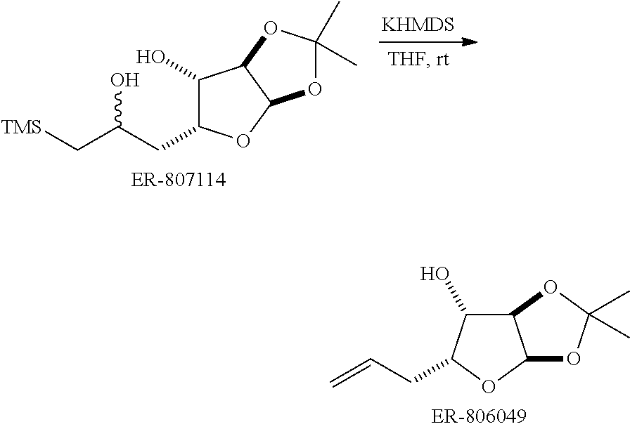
C1(O)C(CC(C[TMS])O)OC2C1OC(C)(C)O2.C1(O)C2C(OC1CC=C)OC(C)(C)O2
